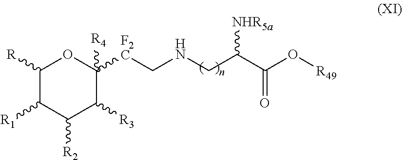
C1([R])C([R1])C([R2])C([R3])C([F2C]CNCC([NHR5a])C(O[R49])=O)([R4])O1
